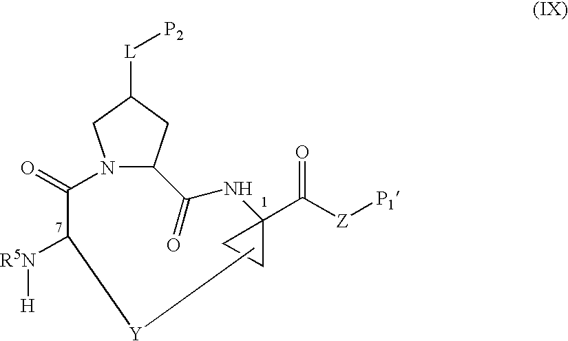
N1(C(=O)C([R5N][H])[Y]C)C(C(=O)NC2(C([Z][P1])=O)CC2)CC([L][P2])C1
